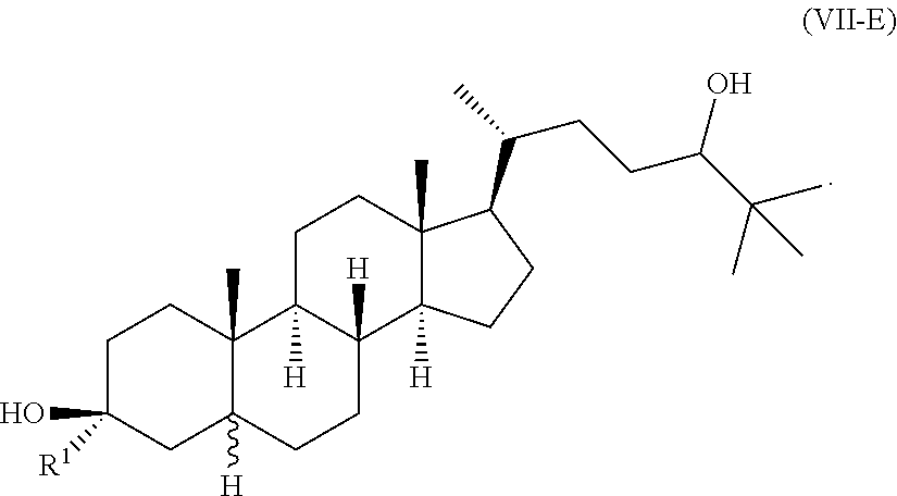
C12(C)CCC(O)([R1])CC1([H])CCC1([H])C2([H])CCC2(C)C1([H])CCC2C(CCC(C(C)(C)C)O)C
